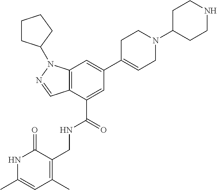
C12=C(C(C(=O)NCC3=C(C)C=C(C)NC3=O)=CC(C3=CCN(C4CCNCC4)CC3)=C1)C=NN2C1CCCC1
